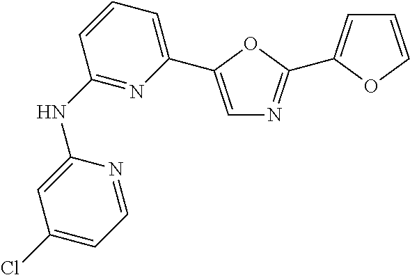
C1(NC2=NC(C3=CN=C(C4=CC=CO4)O3)=CC=C2)=CC(Cl)=CC=N1
